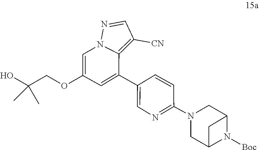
C1(OCC(O)(C)C)=CN2C(=C([CN])C=N2)C(C2=CN=C(N3CC4CC(C3)N4[Boc])C=C2)=C1
